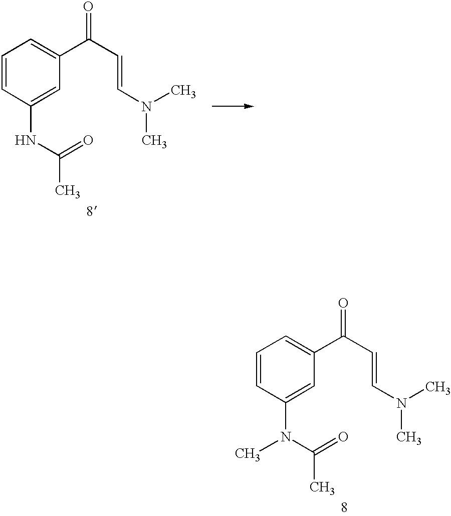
C1=CC(N(C(=O)C)C)=CC(C(C=CN(C)C)=O)=C1.C1=CC(NC(=O)C)=CC(C(C=CN(C)C)=O)=C1
